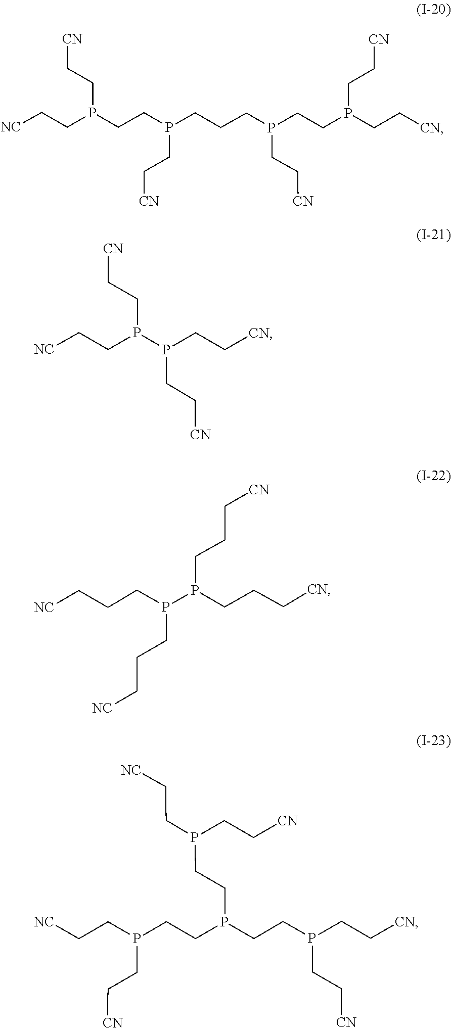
C(CP(CC[CN])CCP(CC[CN])CCCP(CC[CN])CCP(CC[CN])CC[NC])[CN].C(CP(CC[CN])P(CC[CN])CC[NC])[CN].C(C[NC])CP(P(CCC[CN])CCC[CN])CCC[NC].C(CP(CC[CN])CCP(CCP(CC[CN])CC[NC])CCP(CC[CN])CC[NC])[CN]
